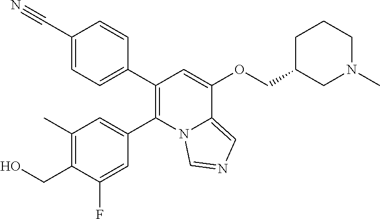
C1(C2=CC=C(C#N)C=C2)=C(C2=CC(C)=C(CO)C(F)=C2)N2C(=CN=C2)C(OCC2CN(C)CCC2)=C1
